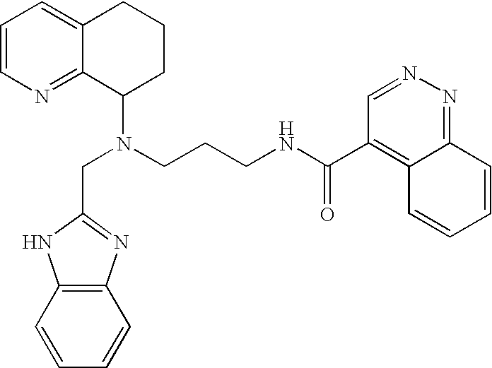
C1=CN=C2C(=C1)CCCC2N(CCCNC(C1=C2C(=NN=C1)C=CC=C2)=O)CC1=NC2=C(N1)C=CC=C2
